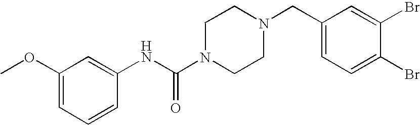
C1(OC)=CC=CC(NC(N2CCN(CC3=CC=C(Br)C(Br)=C3)CC2)=O)=C1
